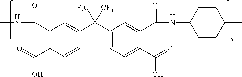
CNC(C1=C(C(O)=O)C=CC(C(C2=CC=C(C(O)=O)C(C(NC3CCC(C)CC3)=O)=C2)([F3C])[CF3])=C1)=O
